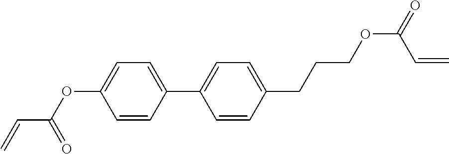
C1=CC(C2=CC=C(CCCOC(=O)C=C)C=C2)=CC=C1OC(C=C)=O
